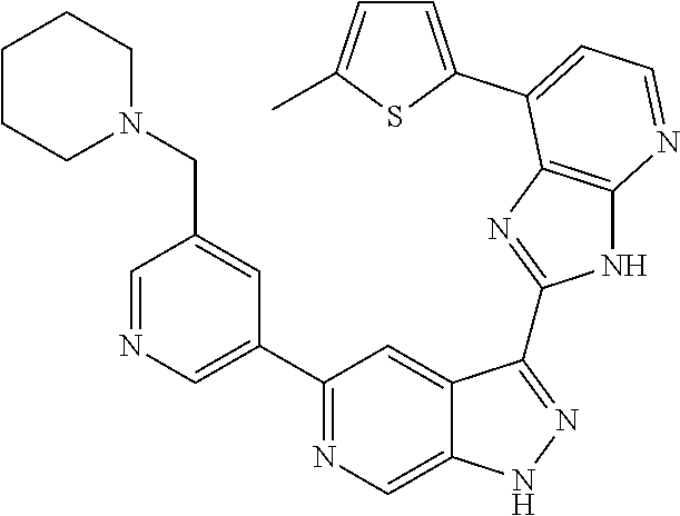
C1=NC=C(C2=NC=C3C(=C2)C(C2=NC4=C(N2)N=CC=C4C2=CC=C(C)S2)=NN3)C=C1CN1CCCCC1
